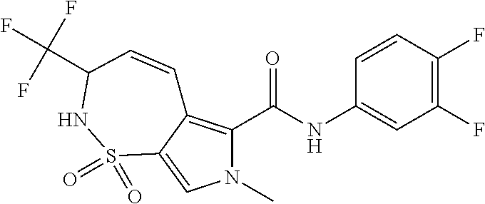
N1(C)C(C(NC2=CC(F)=C(F)C=C2)=O)=C2C(=C1)S(=O)(=O)NC(C(F)(F)F)C=C2
